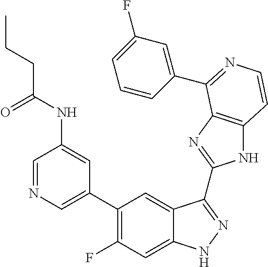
C1=C(C2=C(F)C=C3C(=C2)C(C2=NC4=C(N2)C=CN=C4C2=CC(F)=CC=C2)=NN3)C=C(NC(CCC)=O)C=N1
